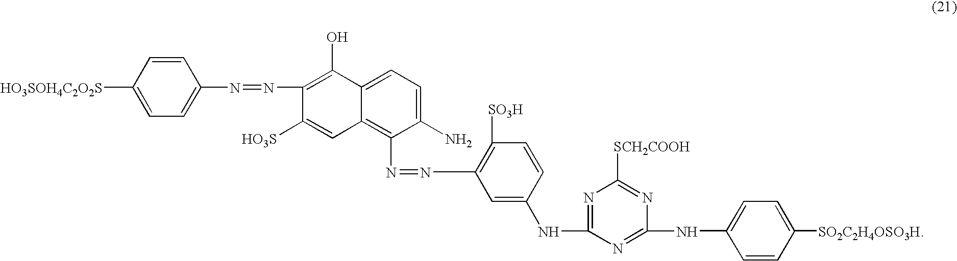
N1=C(NC2=CC(N=NC3=C4C(=CC=C3N)C(O)=C(N=NC3=CC=C([HO3SOH4C2O2S])C=C3)C([HO3S])=C4)=C([SO3H])C=C2)N=C(NC2=CC=C([SO2C2H4OSO3H])C=C2)N=C1[SCH2COOH]
